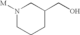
N1([M])CCCC(CO)C1
